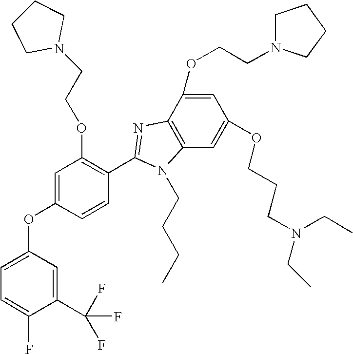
C1=C(OCCN2CCCC2)C2=C(C=C1OCCCN(CC)CC)N(CCCC)C(C1=C(OCCN3CCCC3)C=C(OC3=CC=C(F)C(C(F)(F)F)=C3)C=C1)=N2
